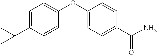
C1=C(C(C)(C)C)C=CC(OC2=CC=C(C(N)=O)C=C2)=C1
